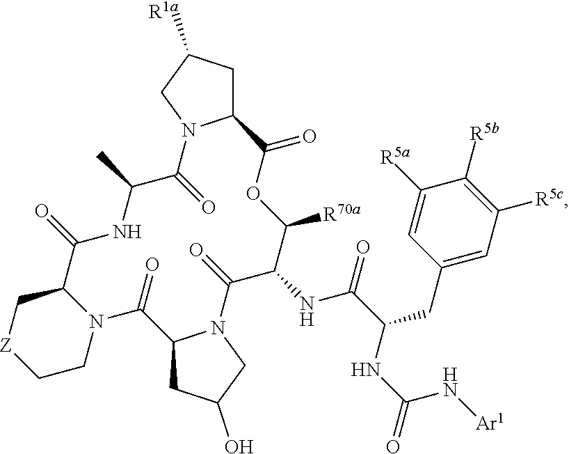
C12CC([R1a])CN1C(=O)C(C)NC(=O)C1C[Z]CCN1C(=O)C1CC(O)CN1C(=O)C(NC(C(CC1=CC([R5c])=C([R5b])C([R5a])=C1)NC(=O)N[Ar1])=O)C([R70a])OC2=O
